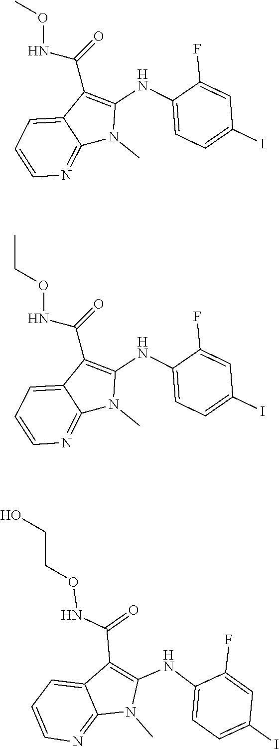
O(NC(=O)C1=C(NC2=CC=C(I)C=C2F)N(C)C2=NC=CC=C12)C.O(NC(=O)C1=C(NC2=CC=C(I)C=C2F)N(C)C2=NC=CC=C12)CC.N(C(=O)C1=C(NC2=CC=C(I)C=C2F)N(C)C2=NC=CC=C12)OCCO
